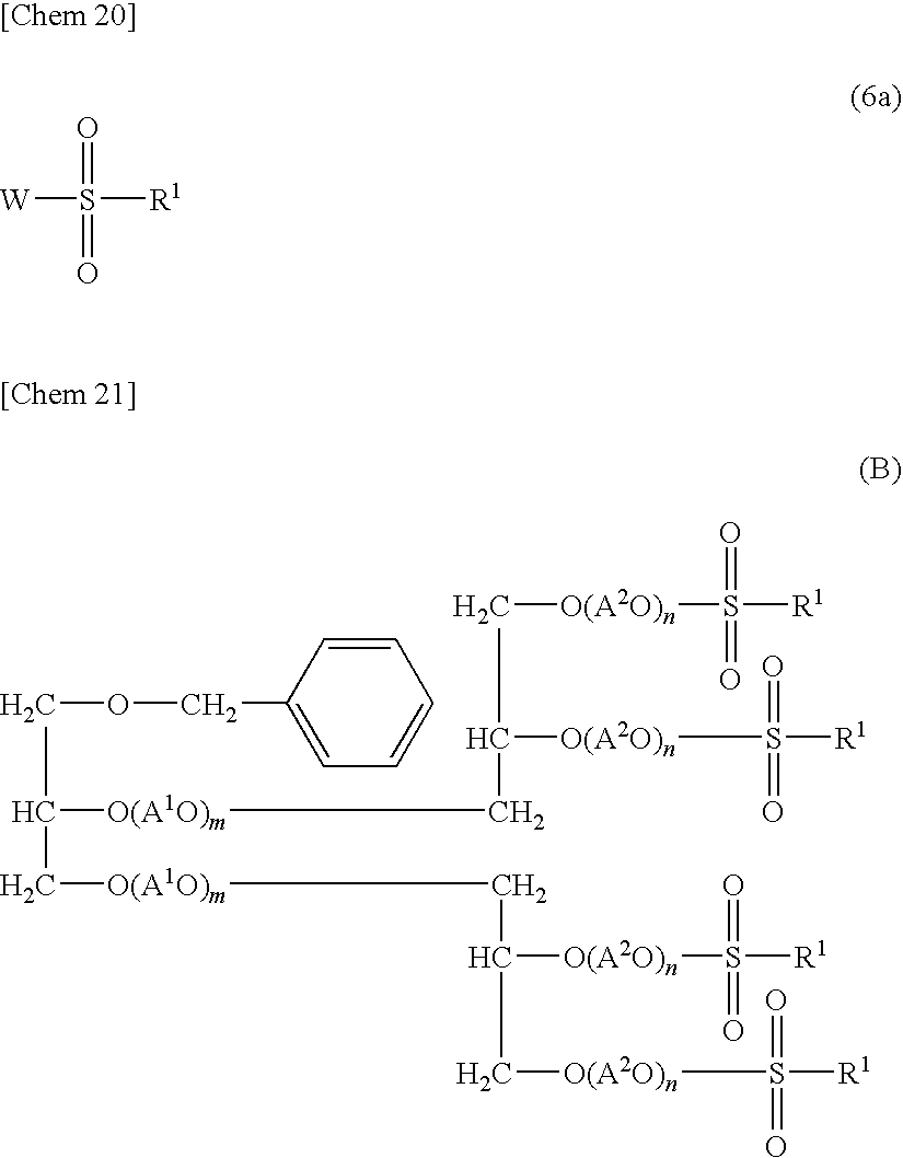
C([O(A1O)m]CC([O(A2O)n]S(=O)(=O)[R1])C[O(A2O)n]S(=O)(=O)[R1])C([O(A1O)m]CC([O(A2O)n]S(=O)(=O)[R1])C[O(A2O)n]S(=O)(=O)[R1])COCC1=CC=CC=C1.[W]S(=O)(=O)[R1]
